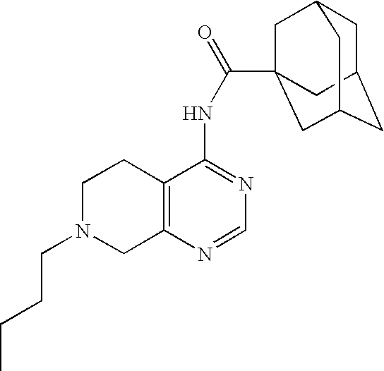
C1N(CCCC)CC2=C(C1)C(NC(=O)C13CC4CC(CC(C1)C4)C3)=NC=N2
